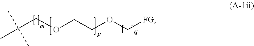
CC(COCCOC[FG])(C)C
